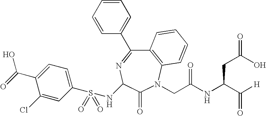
N(C1N=C(C2=CC=CC=C2)C2=C(N(CC(NC(C([H])=O)CC(=O)O)=O)C1=O)C=CC=C2)S(C1=CC=C(C(O)=O)C(Cl)=C1)(=O)=O
